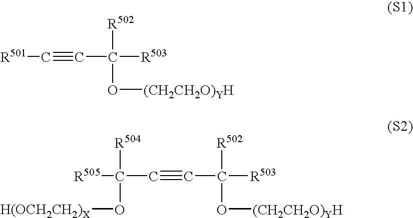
[R501]C#CC([R503])([R502])O[(CH2CH2O)YH].[R505]C([R504])(O[H(OCH2CH2)X])C#CC([R503])([R502])O[(CH2CH2O)YH]
